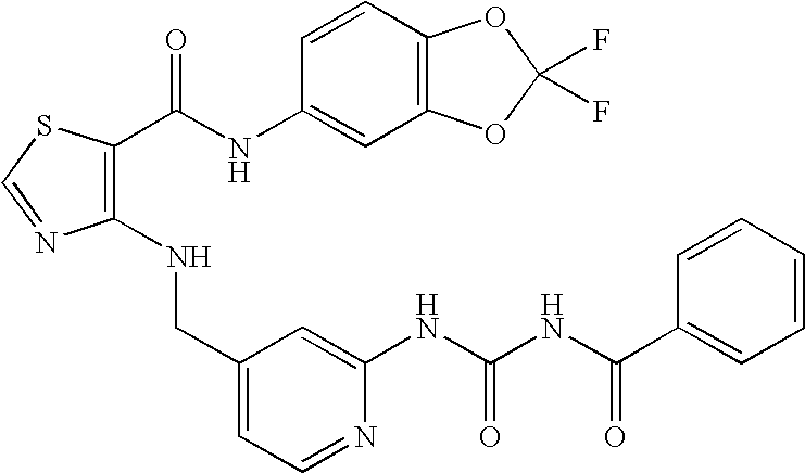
C1(CNC2=C(C(=O)NC3=CC4=C(C=C3)OC(F)(F)O4)SC=N2)=CC=NC(NC(NC(C2=CC=CC=C2)=O)=O)=C1
